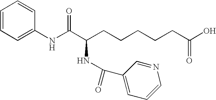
C(CCCCCC(O)=O)(C(NC1=CC=CC=C1)=O)NC(C1=CC=CN=C1)=O
